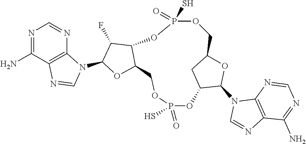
N1=C(N)C2=C(N=C1)N(C1OC3C(C1F)OP(S)(=O)OCC1OC(N4C=NC5=C4N=CN=C5N)C(OP(=O)(S)OC3)C1)C=N2
